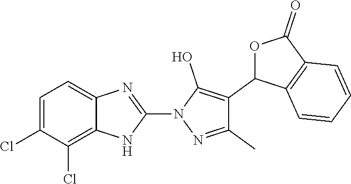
C1=C(Cl)C(Cl)=C2C(=C1)N=C(N1N=C(C)C(C3C4=C(C(=O)O3)C=CC=C4)=C1O)N2
